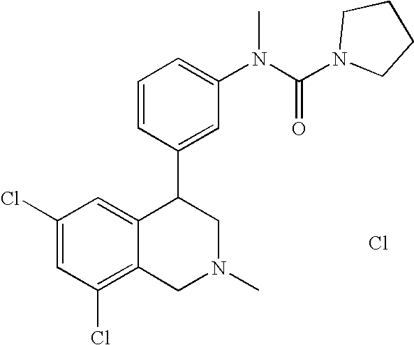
C1(Cl)=C2C(=CC(Cl)=C1)C(C1=CC(N(C(=O)N3CCCC3)C)=CC=C1)CN(C)C2.Cl
